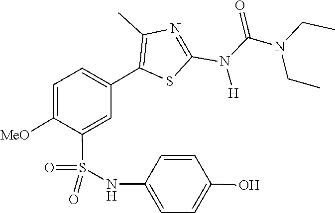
CCN(CC)C(N(C1=NC(C)=C(C2=CC=C([MeO])C(S(=O)(NC3=CC=C(O)C=C3)=O)=C2)S1)[H])=O
